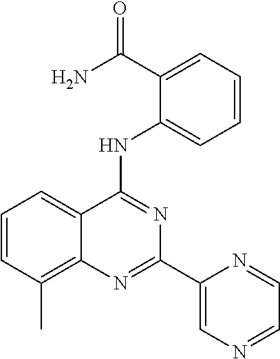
C1=CC(C)=C2C(=C1)C(NC1=CC=CC=C1C(N)=O)=NC(C1=CN=CC=N1)=N2
